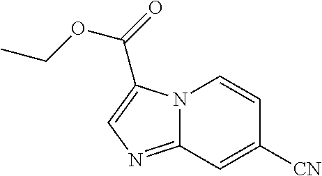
C12=NC=C(C(=O)OCC)N1C=CC([CN])=C2
